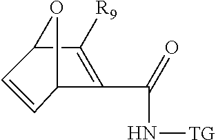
C12C([R9])=C(C(=O)N[TG])C(C=C1)O2
